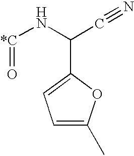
[*C](NC(C#N)C1=CC=C(C)O1)=O
